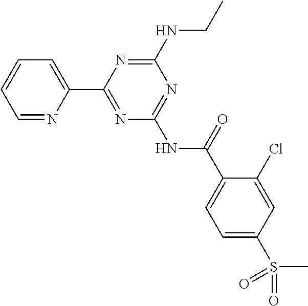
C1=NC(C2=NC(NC(=O)C3=CC=C(S(C)(=O)=O)C=C3Cl)=NC(NCC)=N2)=CC=C1
